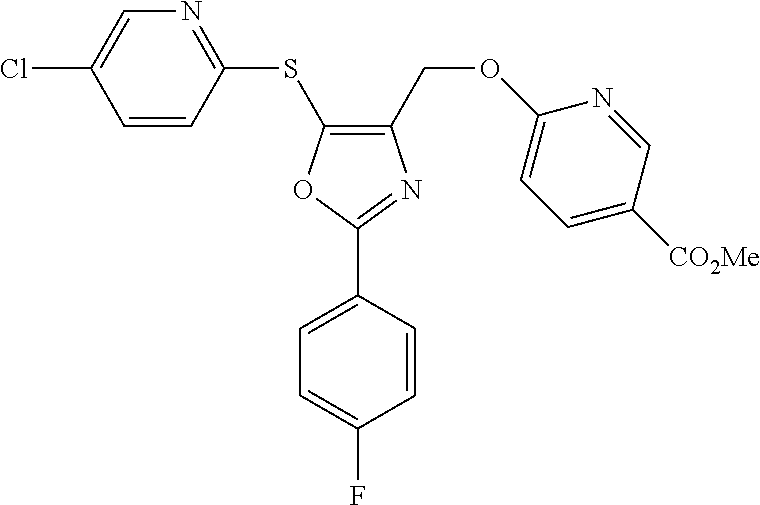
C1(COC2=CC=C([CO2Me])C=N2)=C(SC2=NC=C(Cl)C=C2)OC(C2=CC=C(F)C=C2)=N1
